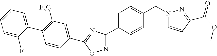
C1(C2=C([F3C])C=C(C3=NC(C4=CC=C(CN5C=CC(C(=O)OC)=N5)C=C4)=NO3)C=C2)=CC=CC=C1F
